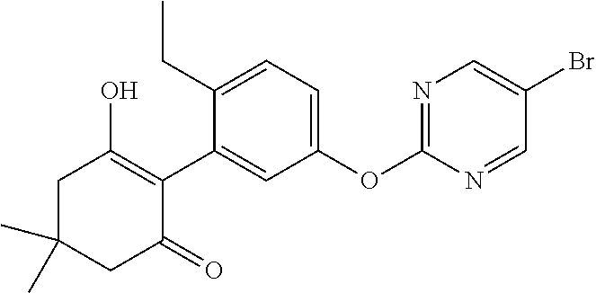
C1C(C)(C)CC(=O)C(C2=CC(OC3=NC=C(Br)C=N3)=CC=C2CC)=C1O
